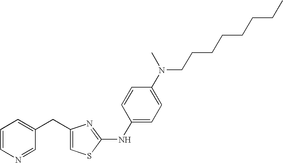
C1=C(CC2=CC=CN=C2)N=C(NC2=CC=C(N(CCCCCCCC)C)C=C2)S1
